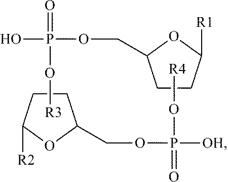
[R4]OP(OCC1CCC([R2])O1)([OH])=O.C1CC([R1])OC1COP(O)(=O)O[R3]
